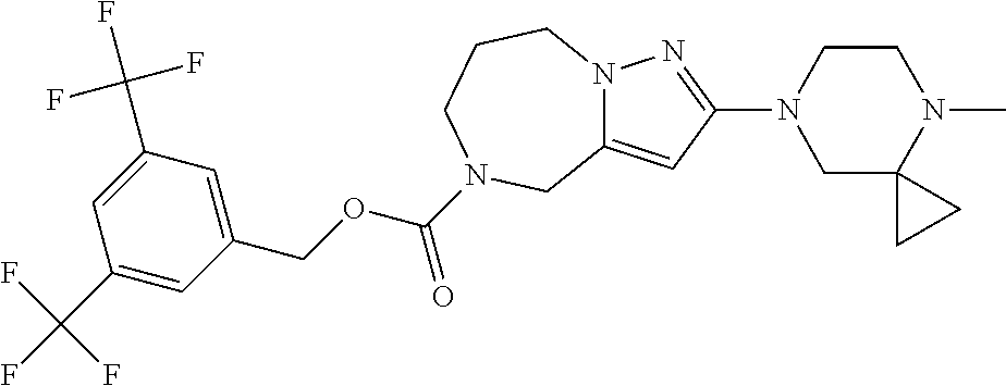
C1(C(F)(F)F)=CC(COC(=O)N2CCCN3C(=CC(N4CC5(N(C)CC4)CC5)=N3)C2)=CC(C(F)(F)F)=C1
